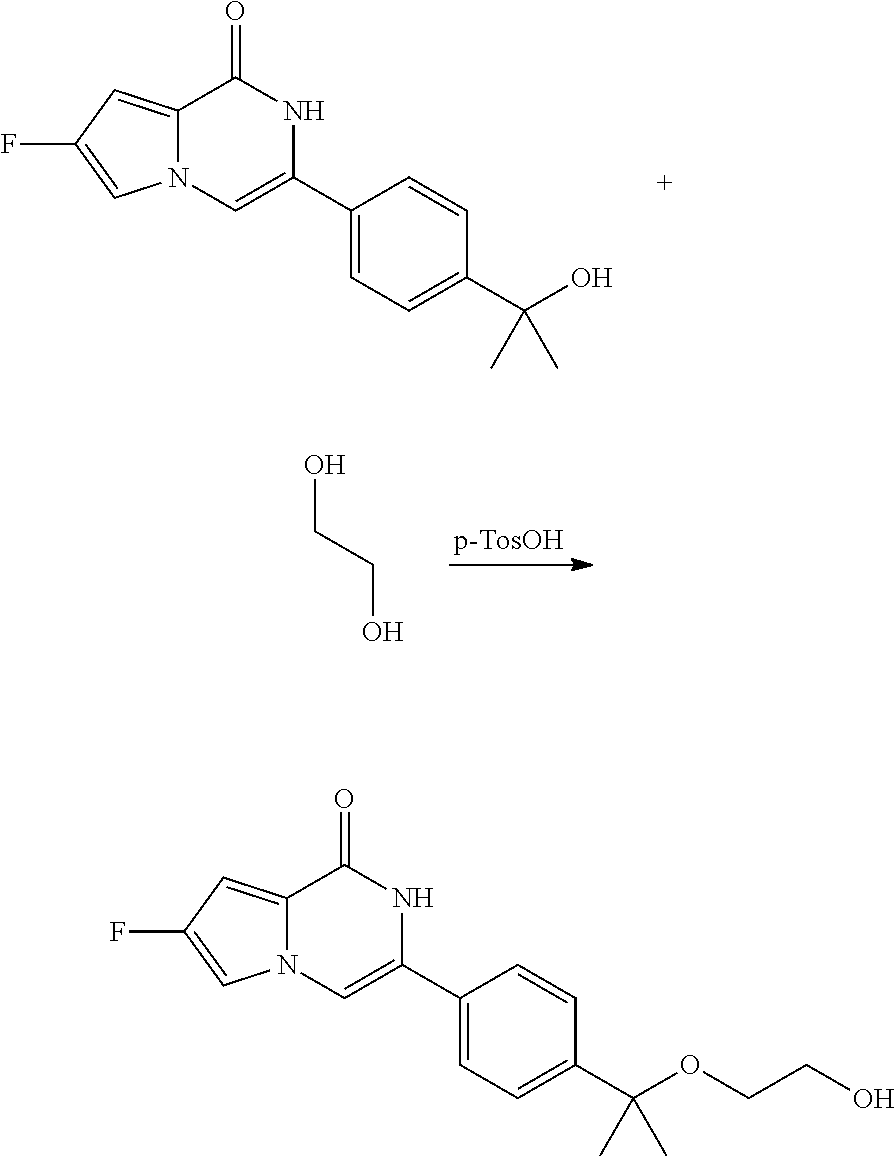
C12=CC(F)=CN1C=C(C1=CC=C(C(O)(C)C)C=C1)NC2=O.OCCO.C12=CC(F)=CN1C=C(C1=CC=C(C(OCCO)(C)C)C=C1)NC2=O
